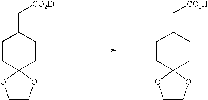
C1COC2(O1)CCC(C[CO2Et])CC2.C1COC2(O1)CCC(C[CO2H])CC2
